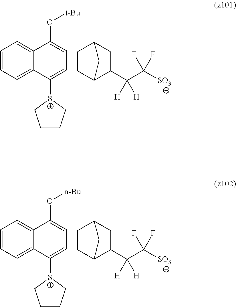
C1=CC=C2C(=C1)C(O[t-Bu])=CC=C2[S+]1CCCC1.C1C2C(C(C([SO3])(F)F)([H])[H])CC(C1)C2.C1=CC=C2C(=C1)C(O[n-Bu])=CC=C2[S+]1CCCC1.C1C2C(C(C([SO3])(F)F)([H])[H])CC(C1)C2
